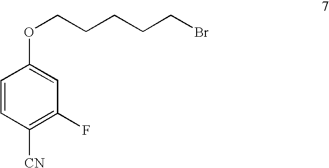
C1=CC([CN])=C(F)C=C1OCCCCCBr
